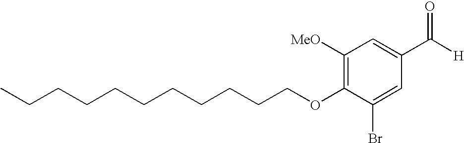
C(CCOC1=C([MeO])C=C(C([H])=O)C=C1Br)CCCCCCCC
